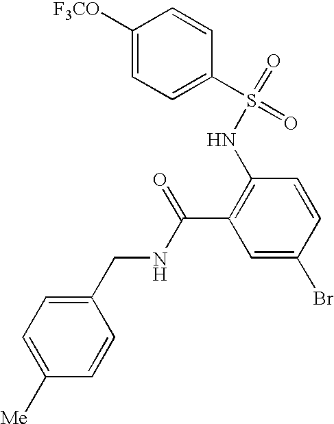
C1=C([F3CO])C=CC(S(=O)(NC2=C(C(NCC3=CC=C([Me])C=C3)=O)C=C(Br)C=C2)=O)=C1
